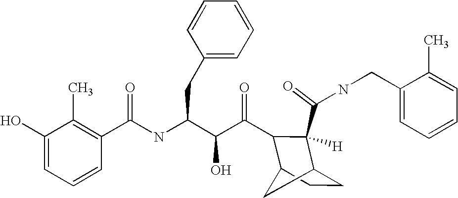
C(NC(C(C(=O)C1C([H])(C(NCC2=CC=CC=C2C)=O)C2CCC1C2)O)CC1=CC=CC=C1)(C1=C(C)C(O)=CC=C1)=O
